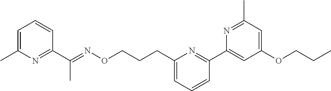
C1=C(C)N=C(C(=NOCCCC2=CC=CC(C3=CC(OCCC)=CC(C)=N3)=N2)C)C=C1
